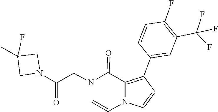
N1(CC(N2CC(C)(F)C2)=O)C=CN2C=CC(C3=CC(C(F)(F)F)=C(F)C=C3)=C2C1=O
